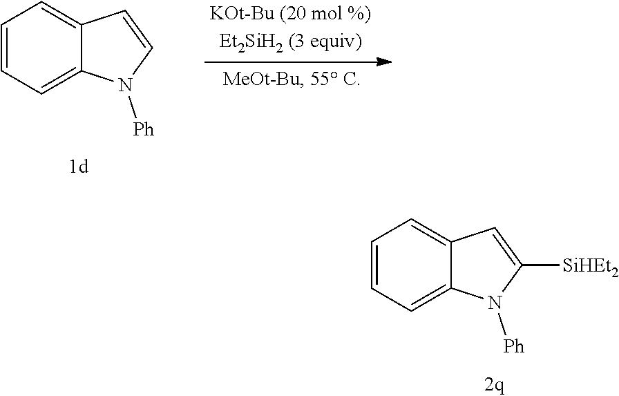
C1=CC=C2C(=C1)C=CN2[Ph].C1=CC=C2C(=C1)C=C([SiHEt2])N2[Ph]
